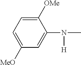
C1([OMe])=CC=C([MeO])C=C1N(C)[H]
